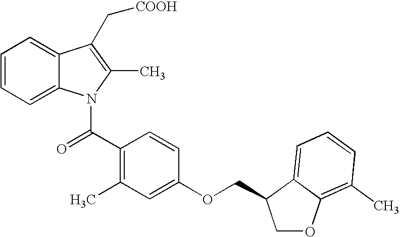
C1=CC=C2C(=C1)C(C[COOH])=C(C)N2C(C1=C(C)C=C(OCC2COC3=C(C)C=CC=C32)C=C1)=O
